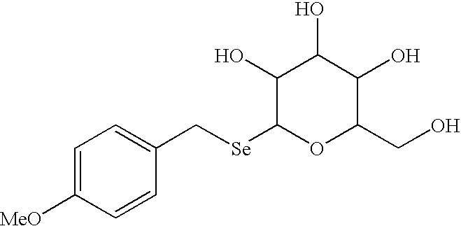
C1=C([MeO])C=CC(C[Se]C2OC(CO)C(O)C(O)C2O)=C1
